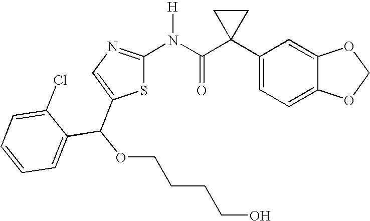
C1(C2(C(N([H])C3=NC=C(C(OCCCCO)C4=CC=CC=C4Cl)S3)=O)CC2)=CC=C2C(=C1)OCO2
